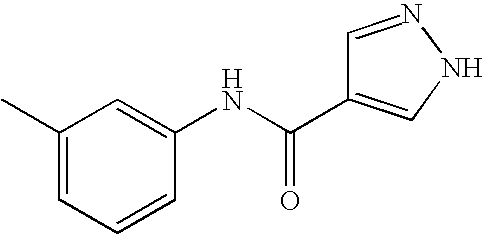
C1=CC(NC(C2=CNN=C2)=O)=CC(C)=C1
